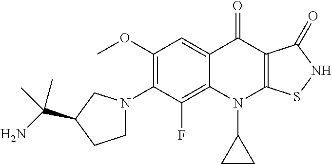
C12=C(F)C(N3CCC(C(N)(C)C)C3)=C(OC)C=C1C(=O)C1=C(N2C2CC2)SNC1=O
